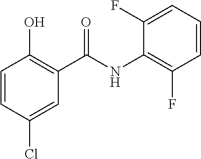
C1=CC(Cl)=CC(C(NC2=C(F)C=CC=C2F)=O)=C1O
